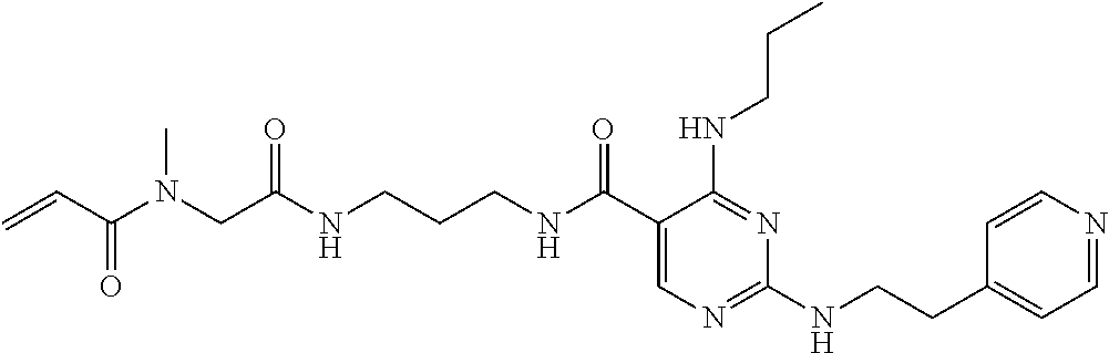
C(CCNC(CN(C(C=C)=O)C)=O)NC(C1=CN=C(NCCC2=CC=NC=C2)N=C1NCCC)=O
